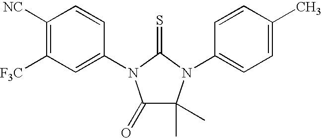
C1([NC])=C([F3C])C=C(N2C(=O)C(C)(C)N(C3=CC=C(C)C=C3)C2=S)C=C1
